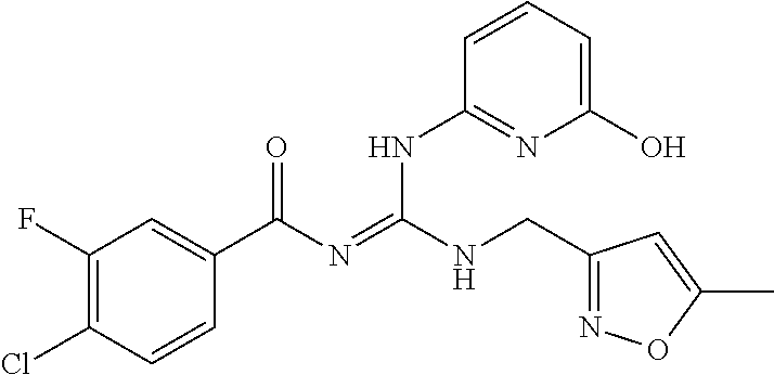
C1(F)=C(Cl)C=CC(C(N=C(NCC2=NOC(C)=C2)NC2=NC(O)=CC=C2)=O)=C1
